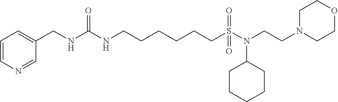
C1=C(CNC(NCCCCCCS(=O)(N(CCN2CCOCC2)C2CCCCC2)=O)=O)C=NC=C1
